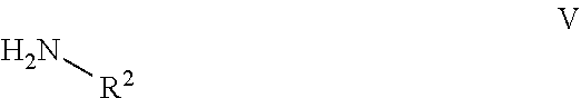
N[R2]
